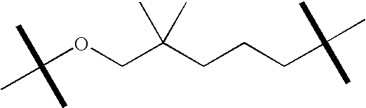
C(OCC(CCCC(C)(C)C)(C)C)(C)(C)C
